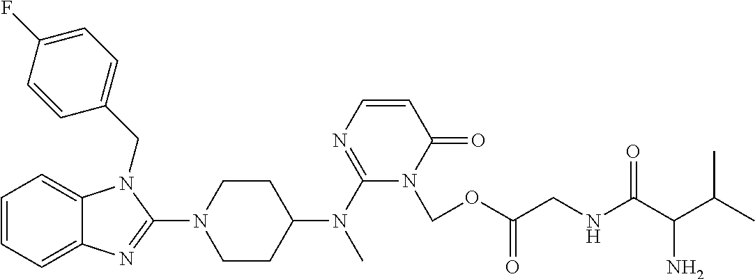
C1=CC=C2C(=C1)N(CC1=CC=C(F)C=C1)C(N1CCC(N(C3=NC=CC(=O)N3COC(CNC(C(C(C)C)N)=O)=O)C)CC1)=N2
